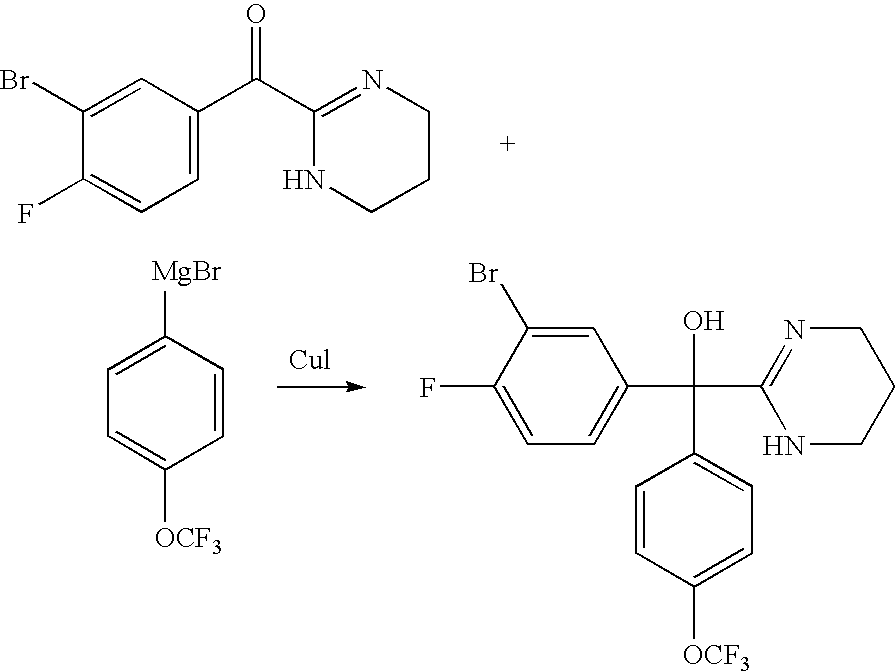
C1=C(Br)C(F)=CC=C1C(C1=NCCCN1)=O.C1([MgBr])=CC=C([OCF3])C=C1.C1=CC([OCF3])=CC=C1C(C1=NCCCN1)(C1=CC=C(F)C(Br)=C1)O
